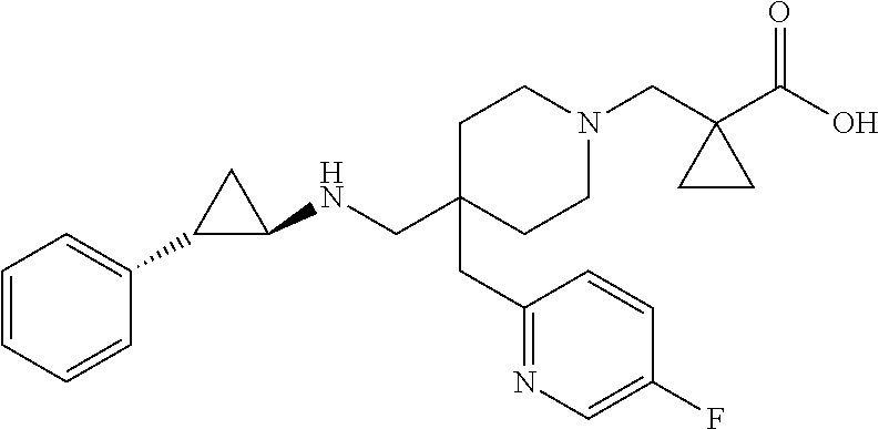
C1C(CC2=NC=C(F)C=C2)(CNC2CC2C2=CC=CC=C2)CCN(CC2(C(O)=O)CC2)C1
